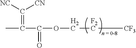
C([F2C][CF3])OC(C(C)=C([CN])[NC])=O
